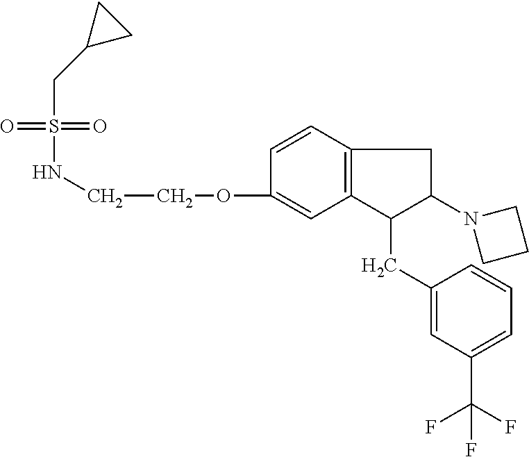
C(COC1=CC2=C(C=C1)CC(N1CCC1)C2CC1=CC(C(F)(F)F)=CC=C1)NS(=O)(=O)CC1CC1
